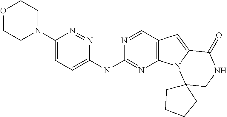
C12=C(C=NC(NC3=CC=C(N4CCOCC4)N=N3)=N1)C=C1N2C2(CNC1=O)CCCC2
